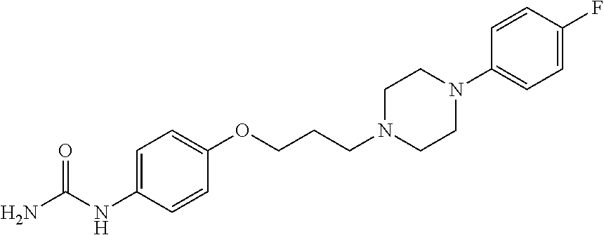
C1=CC(OCCCN2CCN(C3=CC=C(F)C=C3)CC2)=CC=C1NC(N)=O
